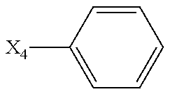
C1=C([X4])C=CC=C1
